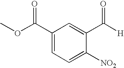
C1(C(OC)=O)=CC=C([NO2])C(C([H])=O)=C1
